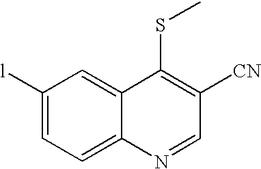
C1([l])=CC=C2C(=C1)C(SC)=C([CN])C=N2
